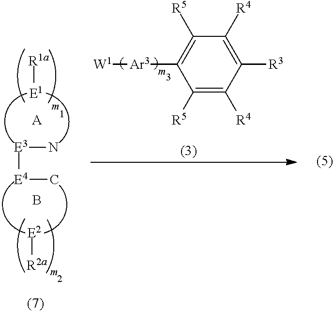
C1([R5])=C([Ar3][W1])C([R5])=C([R4])C([R3])=C1[R4].[E3](N)[E4]C.[R1a][E1].[R2a][E2].[A].B
